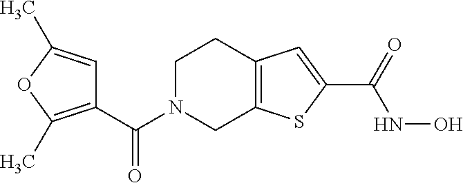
C(N1CC2=C(CC1)C=C(C(=O)NO)S2)(=O)C1=C(C)OC(C)=C1
